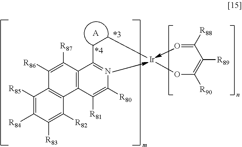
C1([R85])=C([R84])C([R83])=C([R82])C2=C1C([R86])=C([R87])C1=C2C([R81])=C([R80])N=C1CC[Ir]OC(=C(C(=O)[R88])[R89])[R90].[A]
